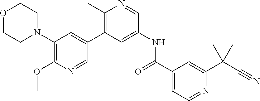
O1CCN(C2=C(OC)N=CC(C3=C(C)N=CC(NC(C4=CC=NC(C(C)(C#N)C)=C4)=O)=C3)=C2)CC1
